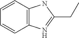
C1=CC2=C(C=C1)N=C(CC)N2
